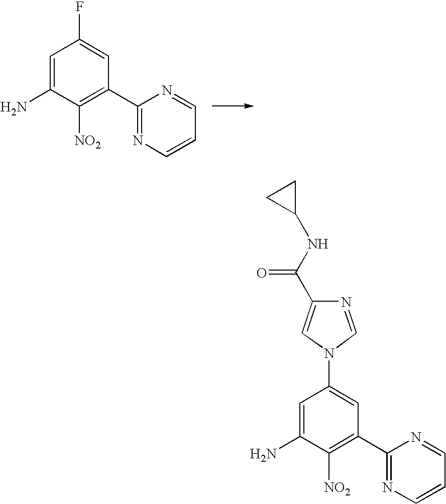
C1=C(N)C([NO2])=C(C2=NC=CC=N2)C=C1F.C1=C(N)C([NO2])=C(C2=NC=CC=N2)C=C1N1C=NC(C(NC2CC2)=O)=C1
